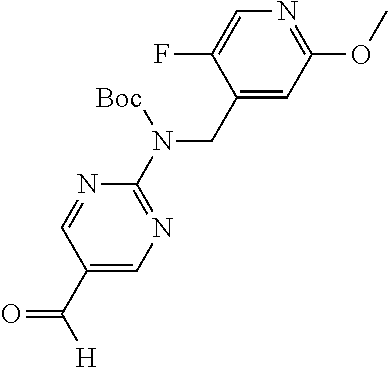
C1(CN(C2=NC=C(C([H])=O)C=N2)[Boc])=CC(OC)=NC=C1F
